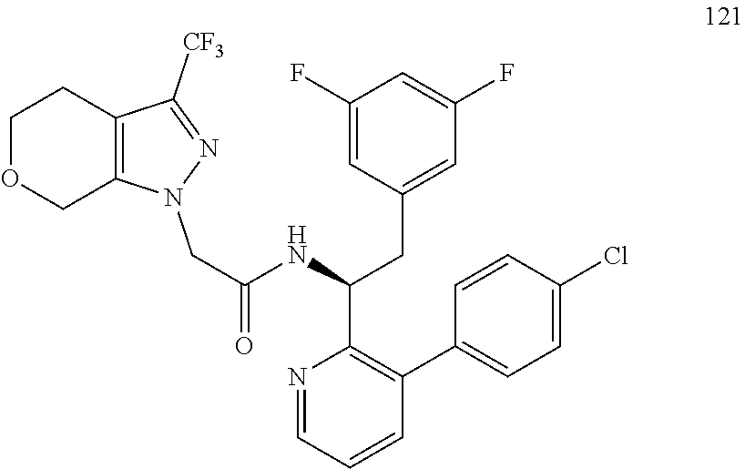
N1=CC=CC(C2=CC=C(Cl)C=C2)=C1C(NC(=O)CN1C2=C(C([CF3])=N1)CCOC2)CC1=CC(F)=CC(F)=C1
